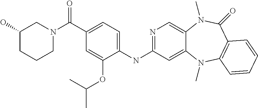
C1(NC2=NC=C3C(=C2)N(C)C2=C(C(=O)N3C)C=CC=C2)=CC=C(C(N2CC(O)CCC2)=O)C=C1OC(C)C
